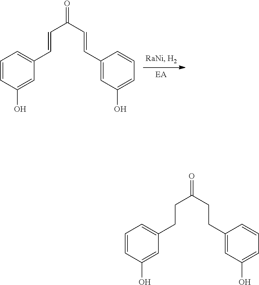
C1(O)=CC(C=CC(C=CC2=CC(O)=CC=C2)=O)=CC=C1.C1(O)=CC(CCC(CCC2=CC(O)=CC=C2)=O)=CC=C1
